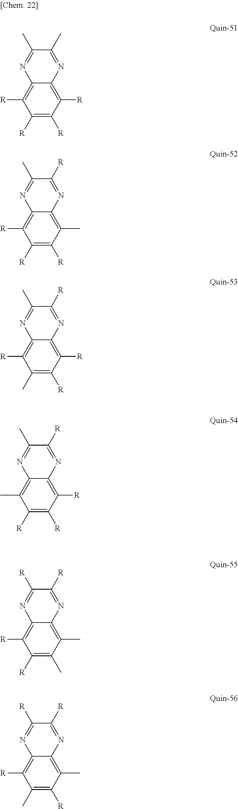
C1([R])=C([R])C([R])=C2C(=C1[R])N=C(C)C(C)=N2.C1([R])=C([R])C(C)=C2C(=C1[R])N=C(C)C([R])=N2.C1(C)=C([R])C([R])=C2C(=C1[R])N=C(C)C([R])=N2.C1([R])=C([R])C([R])=C2C(=C1C)N=C(C)C([R])=N2.C1([R])=C(C)C(C)=C2C(=C1[R])N=C([R])C([R])=N2.C1(C)=C([R])C(C)=C2C(=C1[R])N=C([R])C([R])=N2
